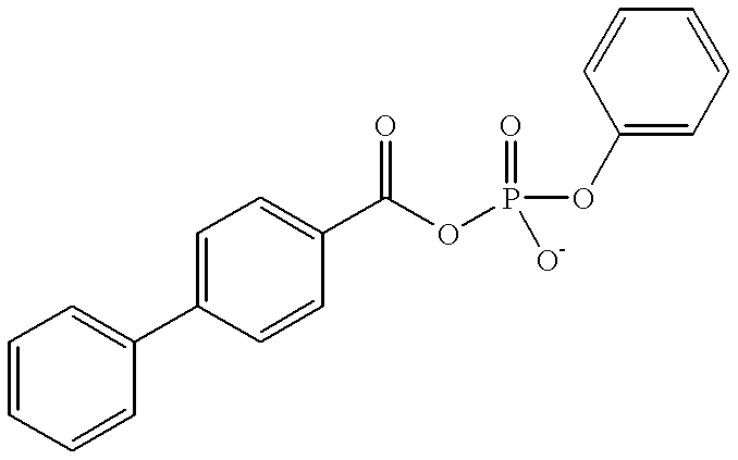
C1=C(C2=CC=CC=C2)C=CC(C(OP(OC2=CC=CC=C2)(=O)[O-])=O)=C1
